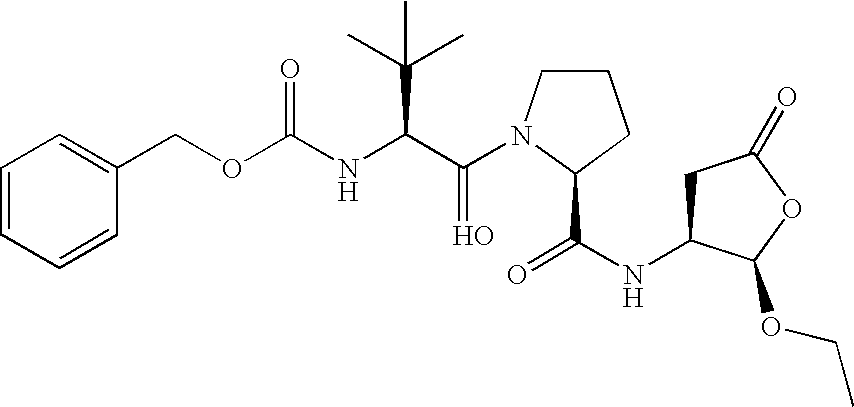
C(OC(NC(C(N1CCCC1C(NC1CC(=O)OC1OCC)=O)=O)C(C)(C)C)=O)C1=CC=CC=C1
